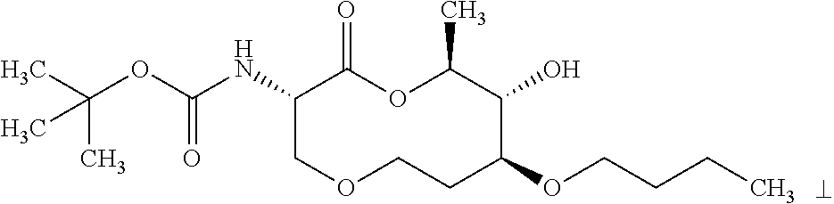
N(C1COCCC(OCCCC)C(O)C(C)OC1=O)C(OC(C)(C)C)=O
